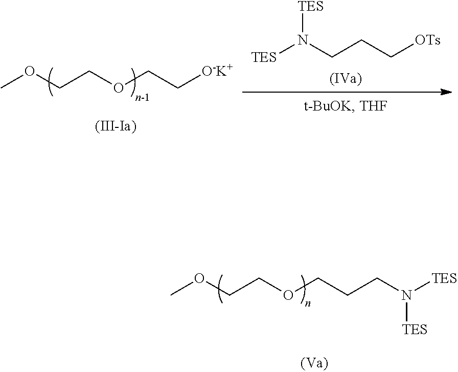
COCCOCCCN([TES])[TES].COCCOCC[O-K+].[TES]N(CCC[OTs])[TES]
